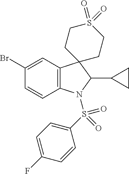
C12=C(C=C(Br)C=C1)C1(C(C3CC3)N2S(C2=CC=C(F)C=C2)(=O)=O)CCS(=O)(=O)CC1
